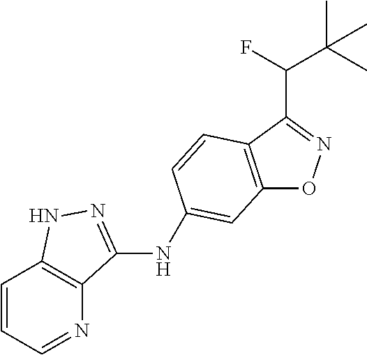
C12=C(C(C(C(C)(C)C)F)=NO1)C=CC(NC1=NNC3=C1N=CC=C3)=C2
